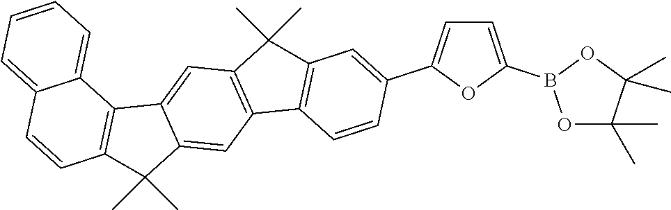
C1=C(B2OC(C)(C)C(C)(C)O2)OC(C2=CC3=C(C=C2)C2=C(C3(C)C)C=C3C(=C2)C(C)(C)C2=C3C3=CC=CC=C3C=C2)=C1
